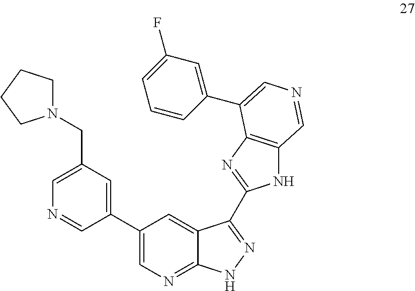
C1(C2=CN=C3C(=C2)C(C2=NC4=C(N2)C=NC=C4C2=CC(F)=CC=C2)=NN3)=CC(CN2CCCC2)=CN=C1
